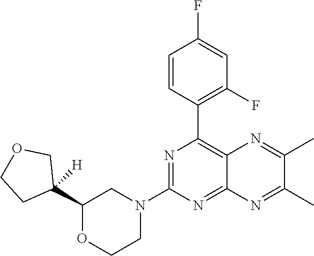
C1(C2([H])COCC2)OCCN(C2=NC(C3=C(F)C=C(F)C=C3)=C3C(=N2)N=C(C)C(C)=N3)C1
